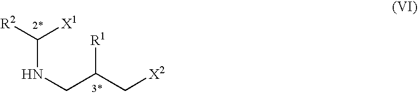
[R2]C([X1])NCC(C[X2])[R1]
